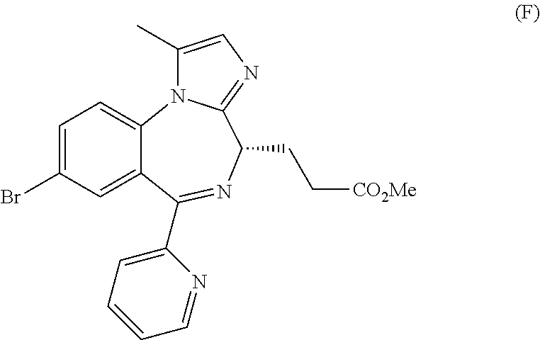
C1=C(Br)C=C2C(=C1)N1C(C)=CN=C1C(CC[CO2Me])N=C2C1=CC=CC=N1
